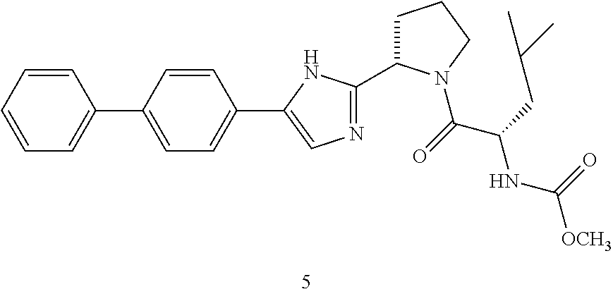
C1=CC=CC(C2=CC=C(C3=CN=C(C4CCCN4C(C(CC(C)C)NC(=O)[OCH3])=O)N3)C=C2)=C1
